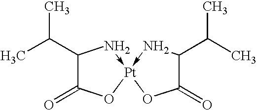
C1(C(C)C)C(=O)O[Pt]2(-N1)-NC(C(C)C)C(=O)O2
